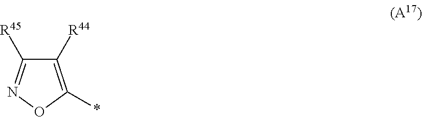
C1([R45])=NOC(*)=C1[R44]
